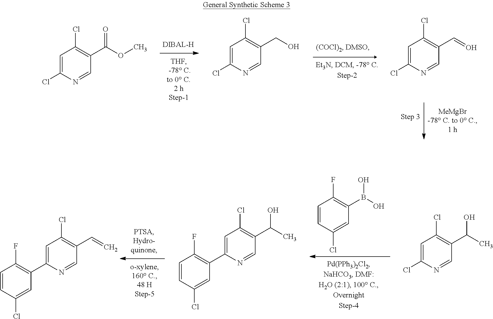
C1=C(Cl)N=CC(C(OC)=O)=C1Cl.C1=C(Cl)N=CC(CO)=C1Cl.C1=C(Cl)N=CC(C=O)=C1Cl.C1=CC(Cl)=CC(B(O)O)=C1F.C1=C(Cl)N=CC(C(C)O)=C1Cl.ClC1=C(C(C)O)C=NC(C2=C(F)C=CC(Cl)=C2)=C1.ClC1=C(C=C)C=NC(C2=C(F)C=CC(Cl)=C2)=C1
